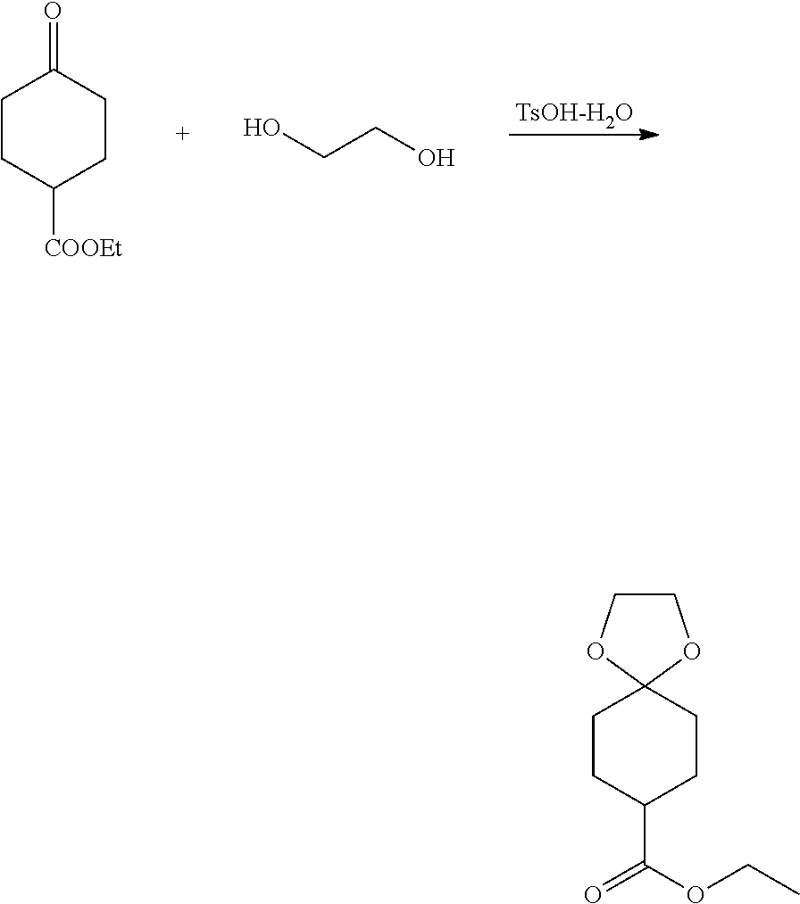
[TsOH-H2O].C1CC([COOEt])CCC1=O.OCCO.C1CC(C(OCC)=O)CCC12OCCO2
